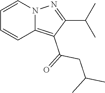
N12C(=C(C(=O)CC(C)C)C(C(C)C)=N1)C=CC=C2
